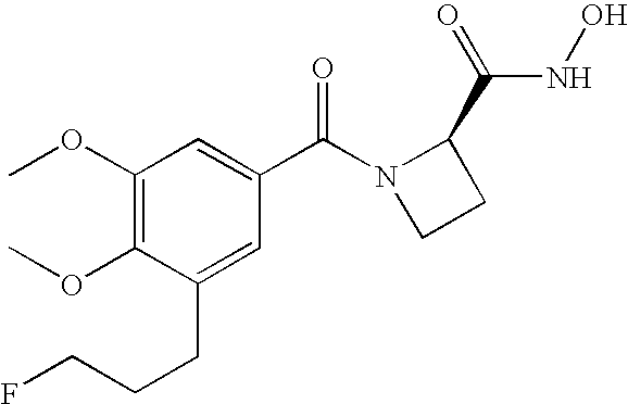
C1(OC)=C(OC)C(CCCF)=CC(C(N2CCC2C(=O)NO)=O)=C1
